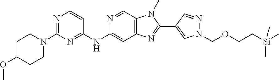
N1=C(N2CCC(OC)CC2)N=C(NC2=CC3=C(C=N2)N(C)C(C2=CN(COCC[Si](C)(C)C)N=C2)=N3)C=C1
